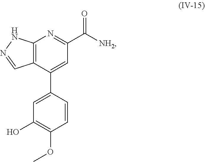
C12=C(C(C3=CC(O)=C(OC)C=C3)=CC(C([NH2])=O)=N1)C=NN2
